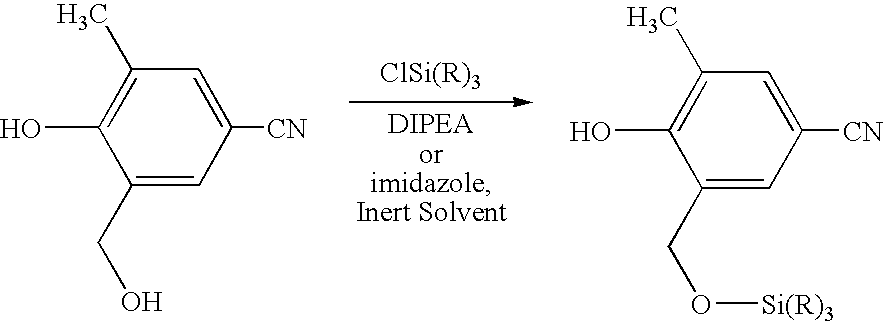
C1(CO)=CC([CN])=CC(C)=C1O.C1(CO[Si(R)3])=CC([CN])=CC(C)=C1O
